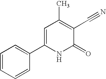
C1=CC=CC(C2=CC(C)=C(C#N)C(=O)N2)=C1
